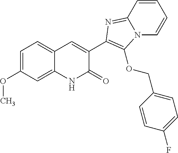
C1=CC2=NC(C3=CC4=CC=C(OC)C=C4NC3=O)=C(OCC3=CC=C(F)C=C3)N2C=C1
